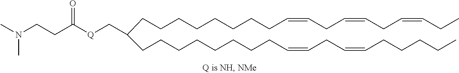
C(CCCCCCCC(CCCCCCCCC=CCC=CCCCCC)C[Q]C(CCN(C)C)=O)C=CCC=CCC=CCC
